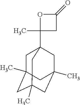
C1C2(C)CC3(C)CC(C)(CC1(C1(C)CC(=O)O1)C3)C2
